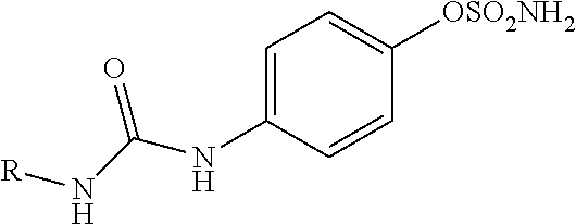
C1=C(NC(=O)N[R])C=CC([OSO2NH2])=C1
